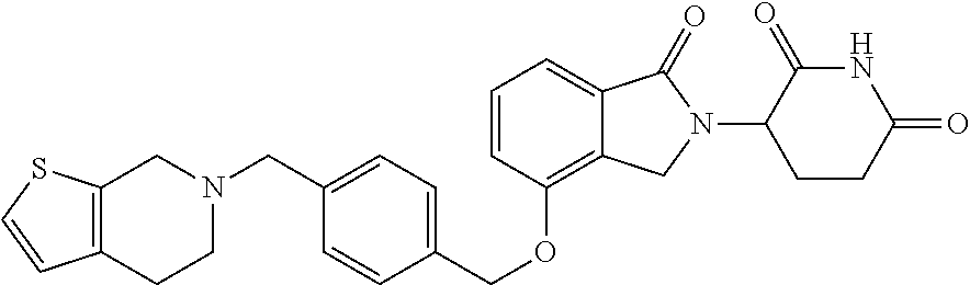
C1(OCC2=CC=C(CN3CC4=C(CC3)C=CS4)C=C2)=C2C(=CC=C1)C(=O)N(C1CCC(=O)NC1=O)C2
